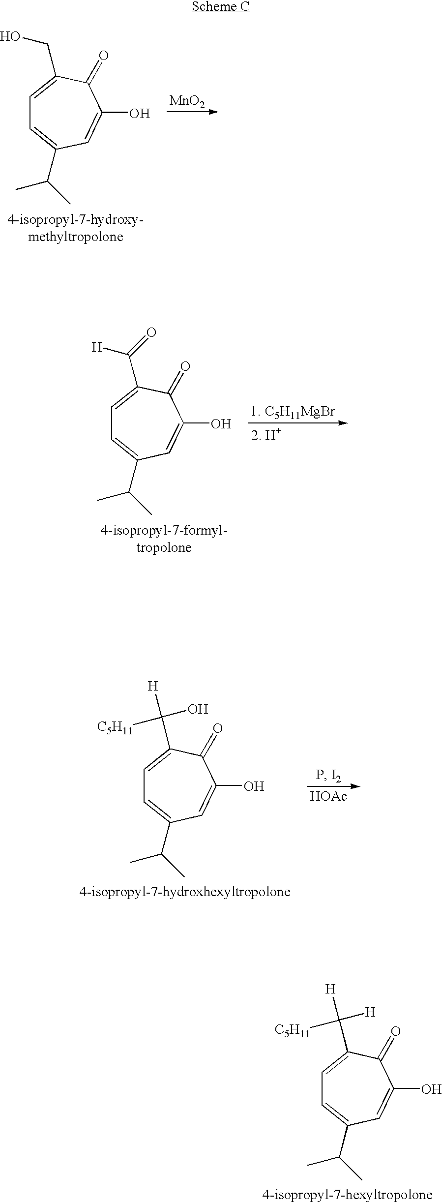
C1=C(C([H])([C5H11])[H])C(=O)C(O)=CC(C(C)C)=C1.C1=C(CO)C(=O)C(O)=CC(C(C)C)=C1.[MnO2].C1=C(C([H])=O)C(=O)C(O)=CC(C(C)C)=C1.C1=C(C([H])([C5H11])O)C(=O)C(O)=CC(C(C)C)=C1.[HOAc]
